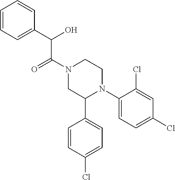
C(C(N1CC(C2=CC=C(Cl)C=C2)N(C2=CC=C(Cl)C=C2Cl)CC1)=O)(C1=CC=CC=C1)O
